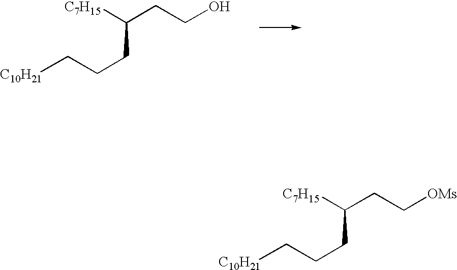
C(CC([C7H15])CCC[C10H21])[OMs].C(CC([C7H15])CCC[C10H21])O
